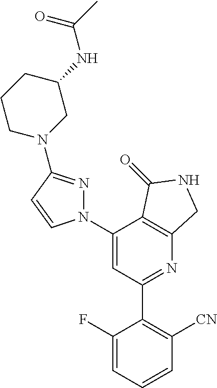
C1(N2N=C(N3CC(NC(C)=O)CCC3)C=C2)=CC(C2=C([CN])C=CC=C2F)=NC2=C1C(=O)NC2
